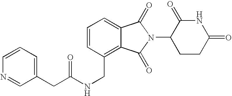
C1=CC(CNC(=O)CC2=CC=CN=C2)=C2C(=C1)C(=O)N(C1CCC(=O)NC1=O)C2=O
